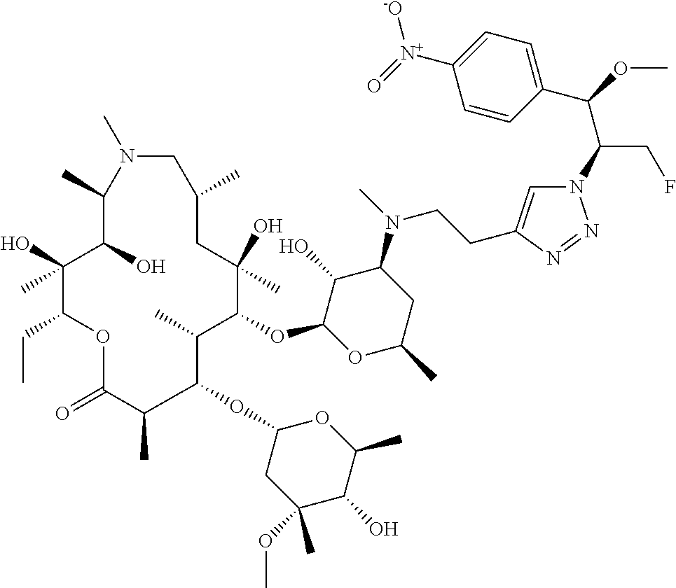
C1(C(OC)C(CF)N2C=C(CCN(C3C(O)C(OC4C(C)C(OC5CC(OC)(C)C(O)C(C)O5)C(C)C(=O)OC(CC)C(O)(C)C(O)C(C)N(C)CC(C)CC4(O)C)OC(C)C3)C)N=N2)=CC=C([N+](=O)[-O])C=C1
